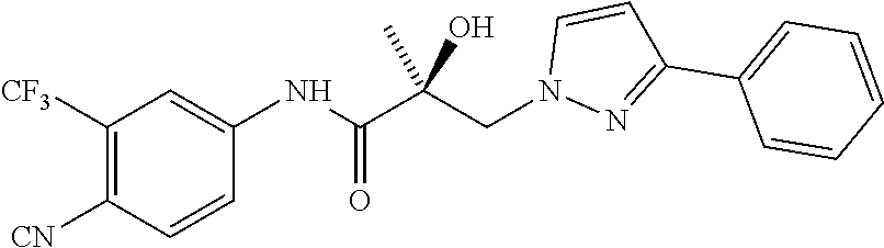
C1([CF3])=C([CN])C=CC(NC(C(CN2N=C(C3=CC=CC=C3)C=C2)(C)O)=O)=C1
